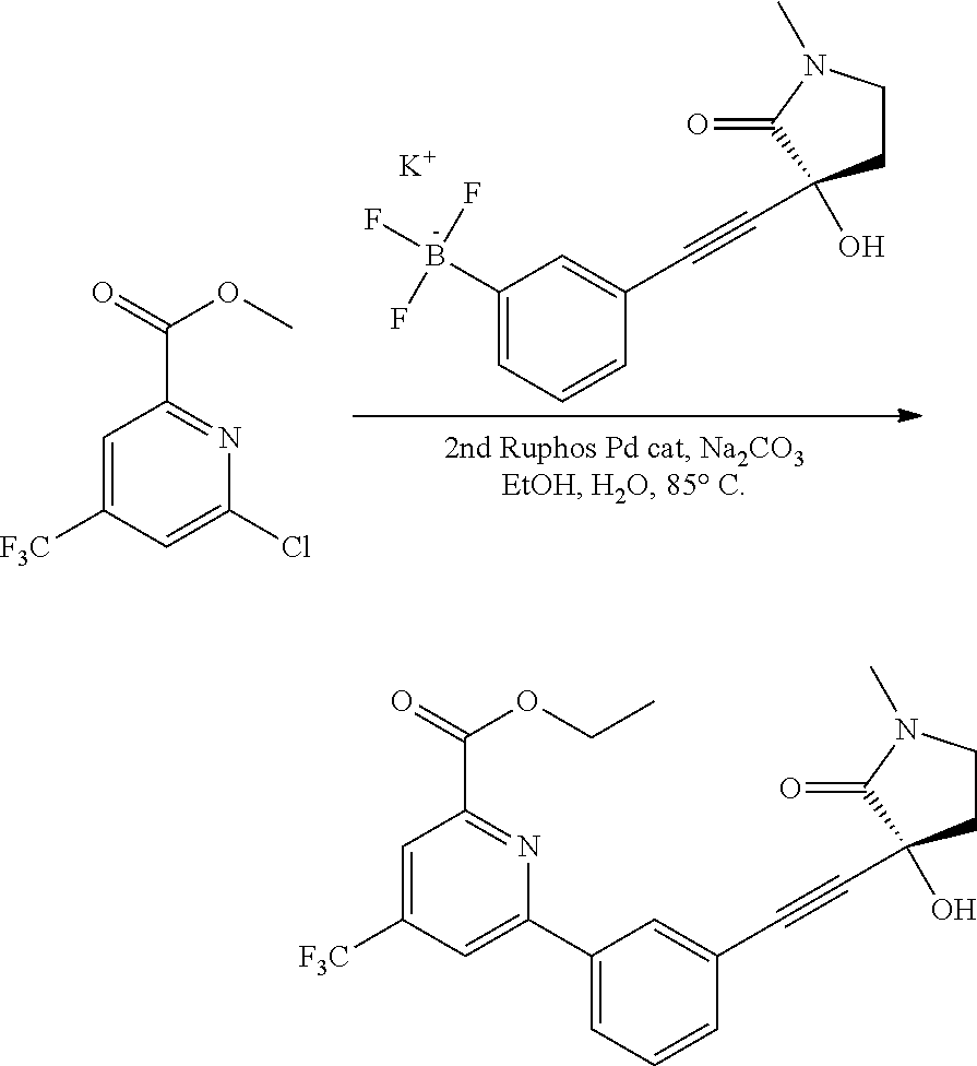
B(C1=CC=CC(C#CC2(O)CCN(C)C2=O)=C1)(F)(F)F.[K].C1=C([F3C])C=C(Cl)N=C1C(=O)OC.C1(C2=CC([F3C])=CC(C(=O)OCC)=N2)=CC=CC(C#CC2(O)CCN(C)C2=O)=C1
